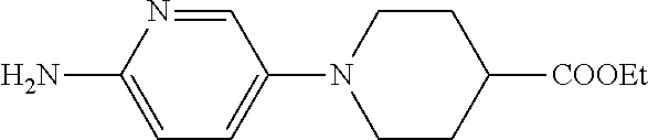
NC1=CC=C(N2CCC([COOEt])CC2)C=N1
